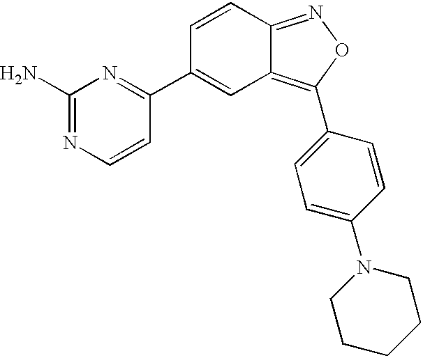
NC1=NC=CC(C2=CC3=C(C4=CC=C(N5CCCCC5)C=C4)ON=C3C=C2)=N1
